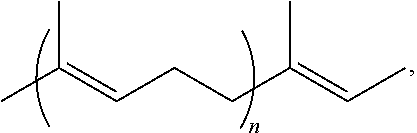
C(C)(=CCCC(=CC)C)C
